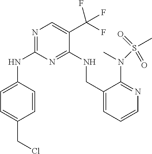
C1=C(NC2=NC=C(C(F)(F)F)C(NCC3=CC=CN=C3N(C)S(C)(=O)=O)=N2)C=CC(CCl)=C1
